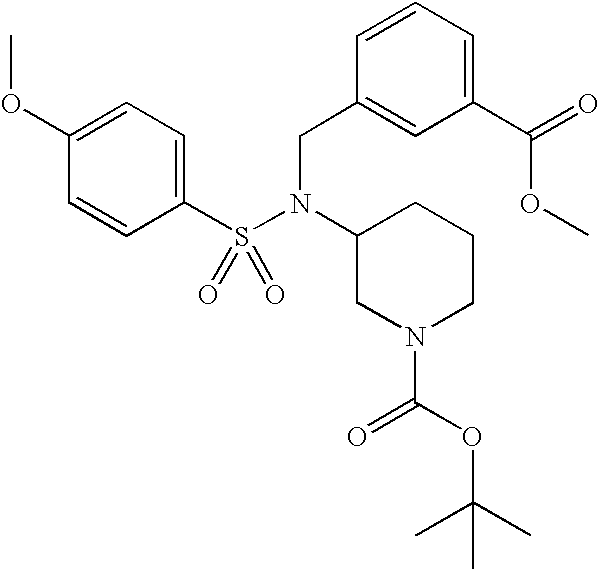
C1(OC)=CC=C(S(N(C2CN(C(OC(C)(C)C)=O)CCC2)CC2=CC(C(=O)OC)=CC=C2)(=O)=O)C=C1
